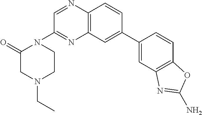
C12=C(C=C(C3=CC4=C(C=C3)OC(N)=N4)C=C1)N=C(N1C(=O)CN(CC)CC1)C=N2
